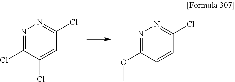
N1=C(Cl)C(Cl)=CC(Cl)=N1.N1=C(OC)C=CC(Cl)=N1
